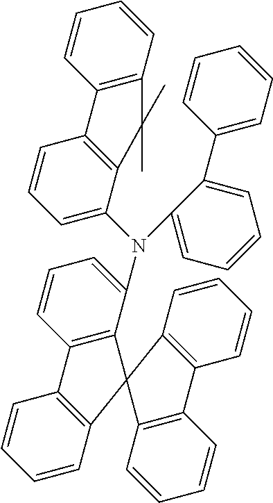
C1=CC2=C(C=C1)C1=C(C(N(C3=CC=CC4=C3C(C)(C)C3=C4C=CC=C3)C3=CC=CC=C3C3=CC=CC=C3)=CC=C1)C21C2=C(C=CC=C2)C2=C1C=CC=C2
